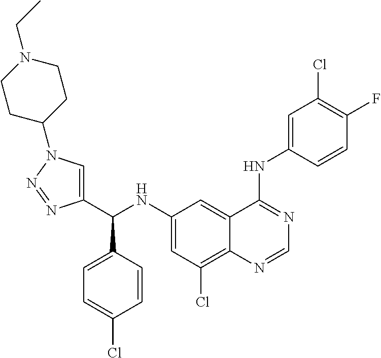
C1(NC(C2=CN(C3CCN(CC)CC3)N=N2)C2=CC=C(Cl)C=C2)=CC(Cl)=C2C(=C1)C(NC1=CC(Cl)=C(F)C=C1)=NC=N2
